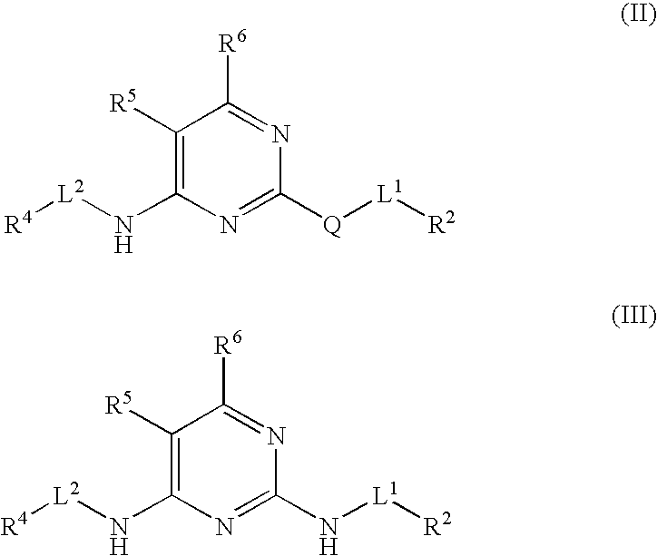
C1([R5])=C(N[L2][R4])N=C([Q][L1][R2])N=C1[R6].C1([R5])=C(N[L2][R4])N=C(N[L1][R2])N=C1[R6]
